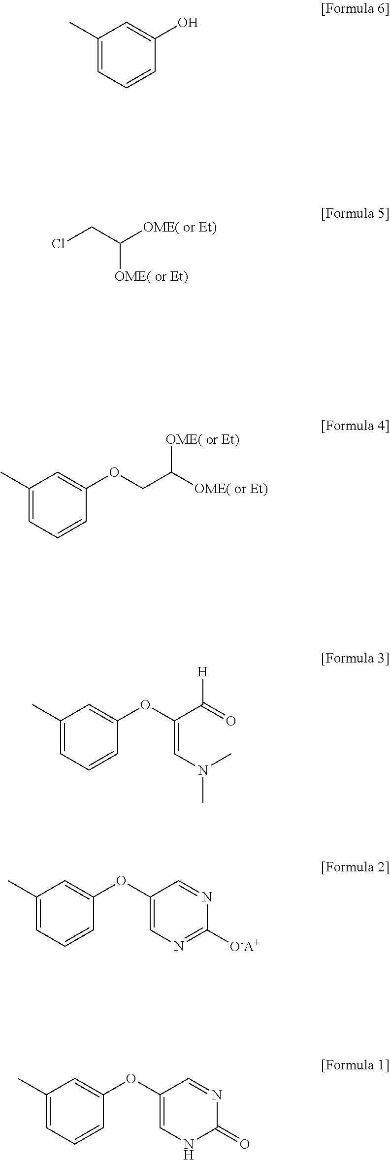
C1(C)=CC=CC(O)=C1.C1(C)=CC=CC(OC2=CN=C([O-A+])N=C2)=C1.C1(C)=CC=CC(OC2=CNC(=O)N=C2)=C1.C1(C)=CC=CC(OC(=CN(C)C)C(=O)[H])=C1.C1(C)=CC=CC(OCC([OME( or Et)])[OME( or Et)])=C1.ClCC([OME( or Et)])[OME( or Et)]
